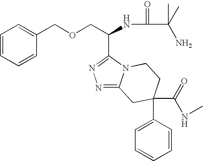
C1=CC=CC(COCC(NC(C(C)(C)N)=O)C2=NN=C3N2CCC(C2=CC=CC=C2)(C(=O)NC)C3)=C1
